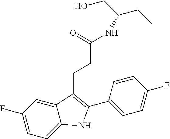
C1=CC(F)=CC=C1C1=C(CCC(NC(CC)CO)=O)C2=CC(F)=CC=C2N1
